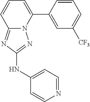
C1=CC(C2=CC=CC3=NC(NC4=CC=NC=C4)=NN23)=CC([CF3])=C1
